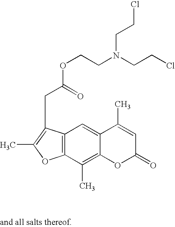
C12=C(C(CC(OCCN(CCCl)CCCl)=O)=C(C)O1)C=C1C(=C2C)OC(=O)C=C1C
